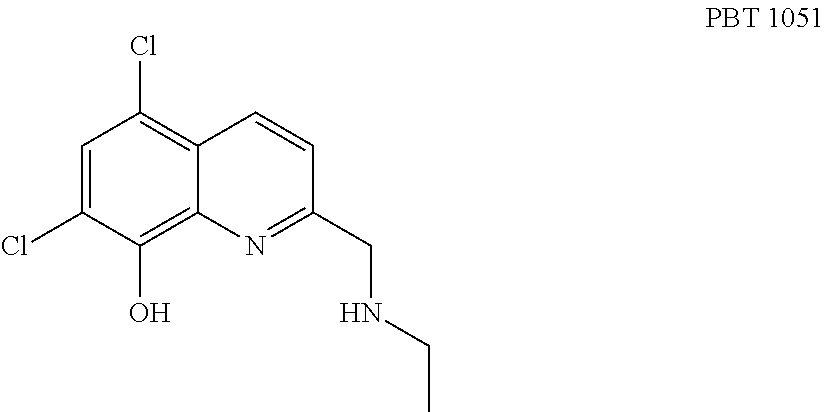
C1=C(Cl)C(O)=C2C(=C1Cl)C=CC(CNCC)=N2
